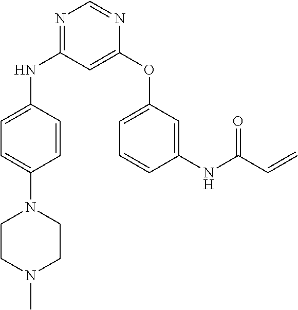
N1=C(NC2=CC=C(N3CCN(C)CC3)C=C2)C=C(OC2=CC=CC(NC(C=C)=O)=C2)N=C1
